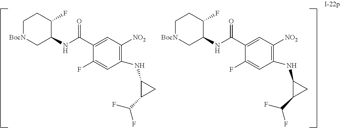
N(C1=C([NO2])C=C(C(NC2C[BocN]CCC2F)=O)C(F)=C1)C1C(C(F)F)C1.N(C1=C([NO2])C=C(C(NC2C[BocN]CCC2F)=O)C(F)=C1)C1C(C(F)F)C1
